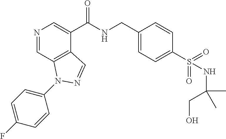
N1=CC2=C(C(C(NCC3=CC=C(S(=O)(=O)NC(CO)(C)C)C=C3)=O)=C1)C=NN2C1=CC=C(F)C=C1
